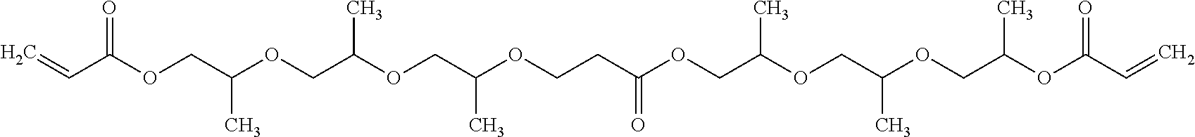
C(C(OCC(OCC(OCC(OCCC(OCC(OCC(OCC(OC(C=C)=O)C)C)C)=O)C)C)C)=O)=C
